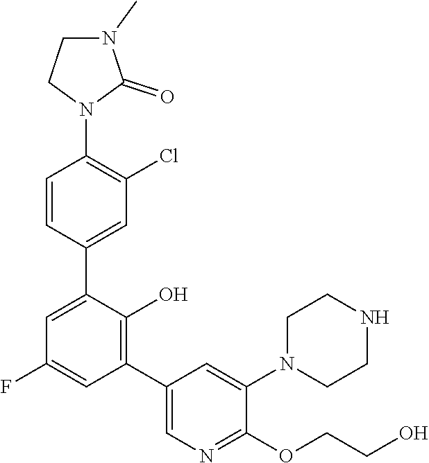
C1N(C)C(=O)N(C2=C(Cl)C=C(C3=CC(F)=CC(C4=CN=C(OCCO)C(N5CCNCC5)=C4)=C3O)C=C2)C1
